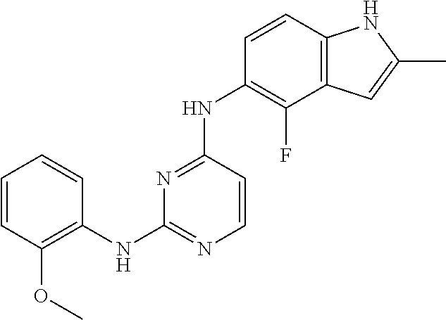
C1=CC=CC(NC2=NC=CC(NC3=C(F)C4=C(C=C3)NC(C)=C4)=N2)=C1OC
